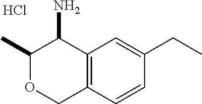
C12=C(C(N)C(C)OC1)C=C(CC)C=C2.Cl
